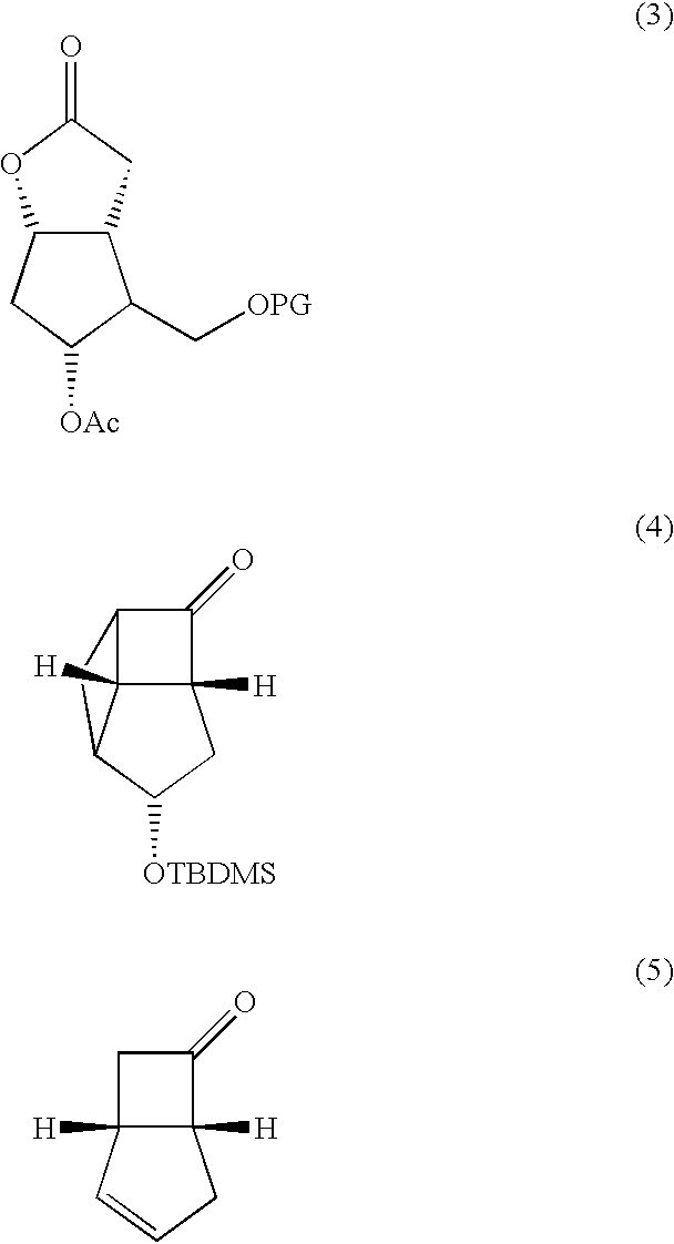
C12C(CC(=O)O1)C(C[OPG])C([OAc])C2.C12([H])CC([OTBDMS])C3CC(C1=O)C23[H].C12([H])CC=CC1([H])CC2=O
